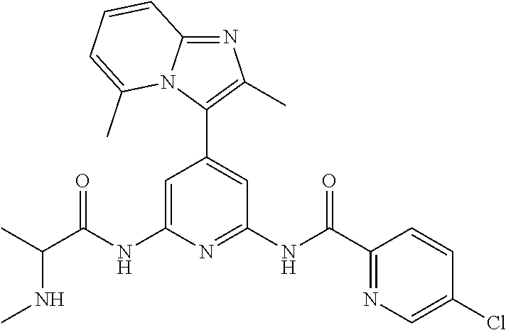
C1=C(NC(C(C)NC)=O)N=C(NC(C2=NC=C(Cl)C=C2)=O)C=C1C1=C(C)N=C2N1C(C)=CC=C2
